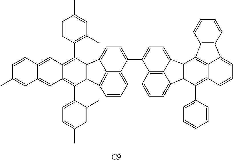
C1=CC(C2=C3C(=C(C4=CC=C(C)C=C4C)C4=C2C2=CC=C5C6=C(C=CC4=C62)C2=CC=C4C6=C2C5=CC=C6C2=C4C(C4=CC=CC=C4)=C4C5=C2C2=C(C=CC=C2)C5=CC=C4)C=C2C(=C3)C=CC(C)=C2)=C(C)C=C1C.[C9]
